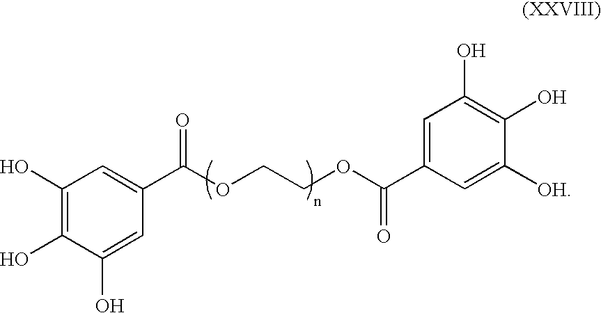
C1=C(O)C(O)=C(O)C=C1C(OCCOC(C1=CC(O)=C(O)C([OH])=C1)=O)=O
